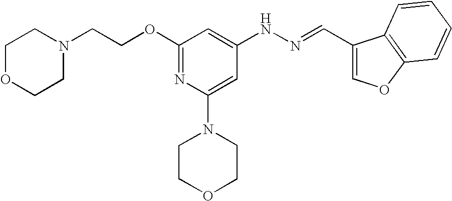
C(OC1=NC(N2CCOCC2)=CC(NN=CC2=COC3=C2C=CC=C3)=C1)CN1CCOCC1
